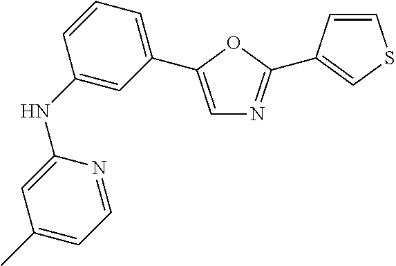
C1(NC2=CC(C3=CN=C(C4=CSC=C4)O3)=CC=C2)=CC(C)=CC=N1
